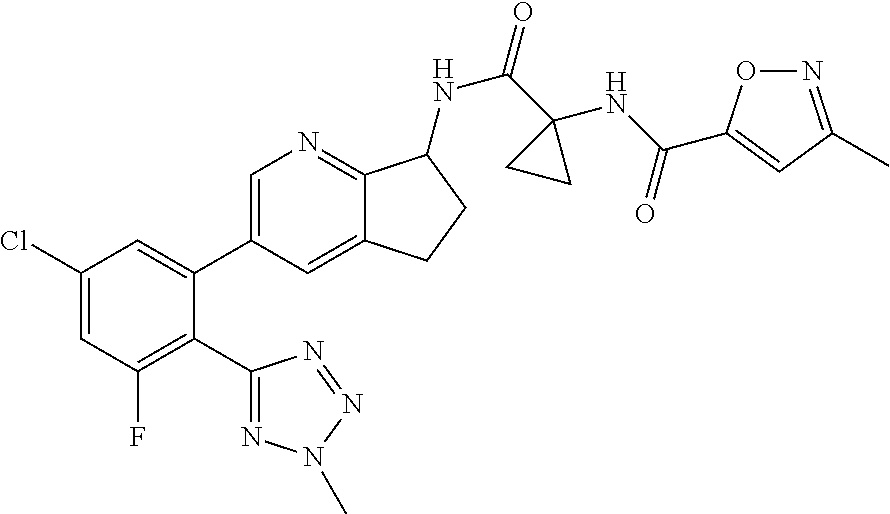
C1(Cl)=CC(F)=C(C2=NN(C)N=N2)C(C2=CN=C3C(=C2)CCC3NC(=O)C2(NC(=O)C3=CC(C)=NO3)CC2)=C1
